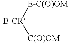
[-B-CR]([E-C(O)OM])[C(O)OM]
